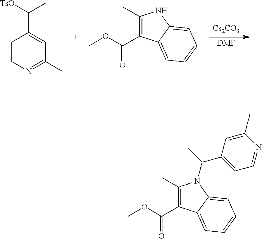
[Cs2CO3].[DMF].C1=CN=C(C)C=C1C([TsO])C.C1(C)=C(C(OC)=O)C2=CC=CC=C2N1.C1(C)=C(C(OC)=O)C2=CC=CC=C2N1C(C)C1=CC=NC(C)=C1
